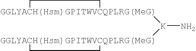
[GGLYACH(Hsm)GPITWVCQPLRG(MeG)]1([K]([GGLYACH(Hsm)GPITWVCQPLRG(MeG)]2CC2)N)CC1
